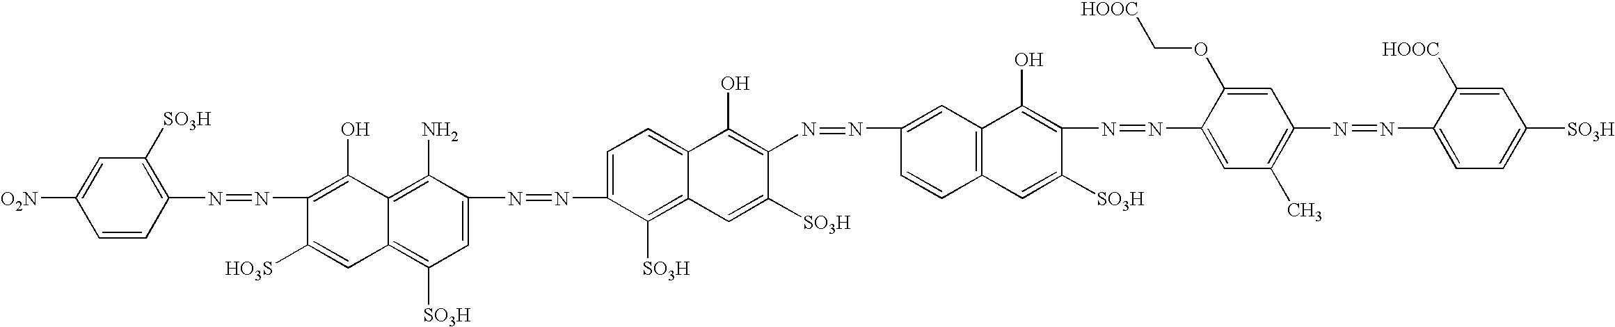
C1=CC(N=NC2=C(O)C3=C(N)C(N=NC4=CC=C5C(=C4[SO3H])C=C([SO3H])C(N=NC4=CC6=C(C=C4)C=C([SO3H])C(N=NC4=CC(C)=C(N=NC7=CC=C([SO3H])C=C7[HOOC])C=C4OC[HOOC])=C6O)=C5O)=CC([SO3H])=C3C=C2[HO3S])=C([SO3H])C=C1[O2N]
